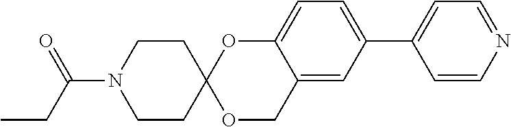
C1=C(C2=CC=C3C(=C2)COC2(O3)CCN(C(CC)=O)CC2)C=CN=C1
